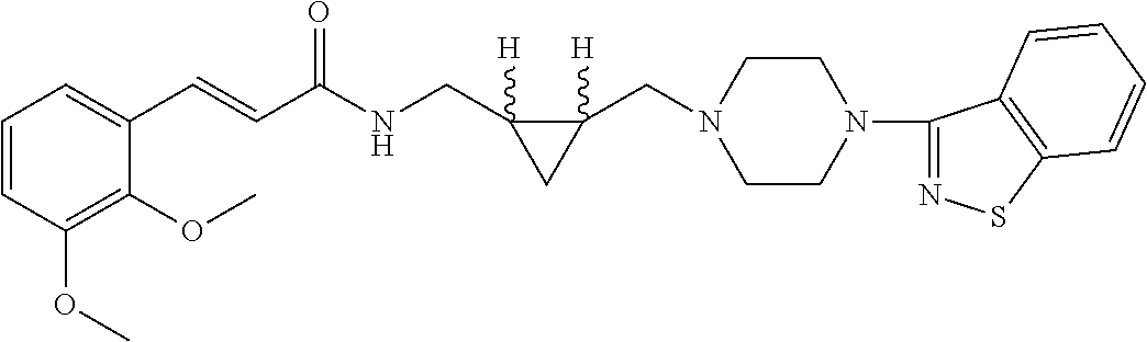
C1(C=CC(NCC2([H])C(CN3CCN(C4=NSC5=C4C=CC=C5)CC3)([H])C2)=O)=CC=CC(OC)=C1OC
